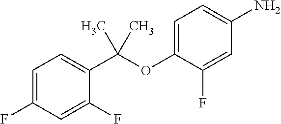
C1=C(F)C=C(F)C(C(C)(C)OC2=CC=C(N)C=C2F)=C1
